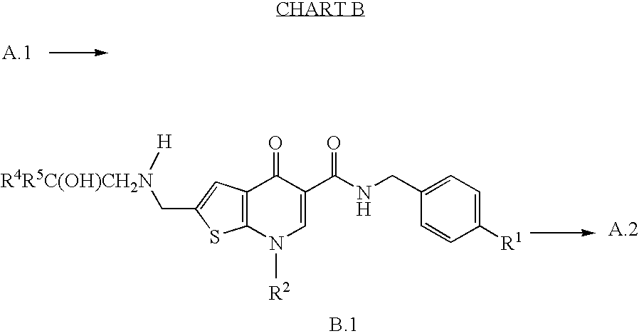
C12=C(C=C(C[R4R5C(OH)CH2N][H])S1)C(=O)C(C(NCC1=CC=C([R1])C=C1)=O)=CN2[R2]
